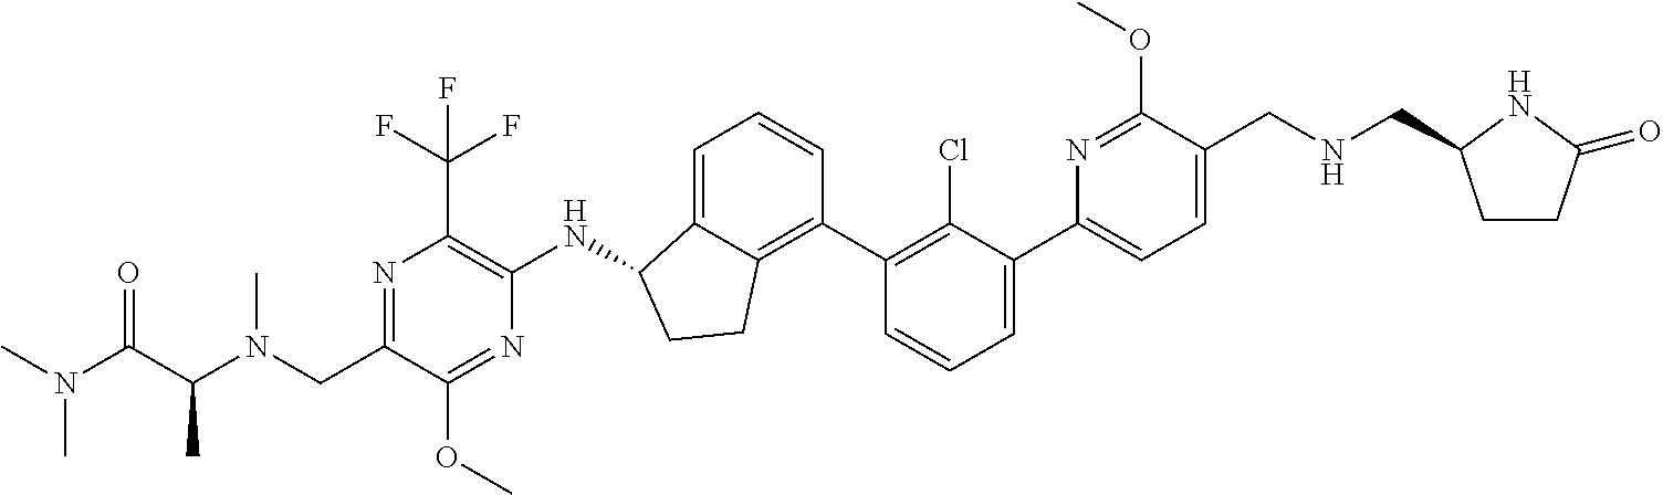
C1(CN(C(C(N(C)C)=O)C)C)=NC(C(F)(F)F)=C(NC2C3=CC=CC(C4=C(Cl)C(C5=CC=C(CNCC6CCC(=O)N6)C(OC)=N5)=CC=C4)=C3CC2)N=C1OC
